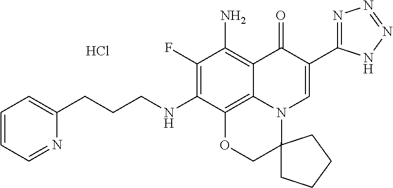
C1(F)=C(NCCCC2=CC=CC=N2)C2=C3C(=C1N)C(=O)C(C1=NN=NN1)=CN3C1(CO2)CCCC1.Cl
